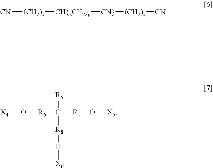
[CN][(CH2)x][CH{(CH2)y][CN}][(CH2)z][CN].[X4]O[R6]C([R7]O[X5])([R8]O[X6])[R5]
